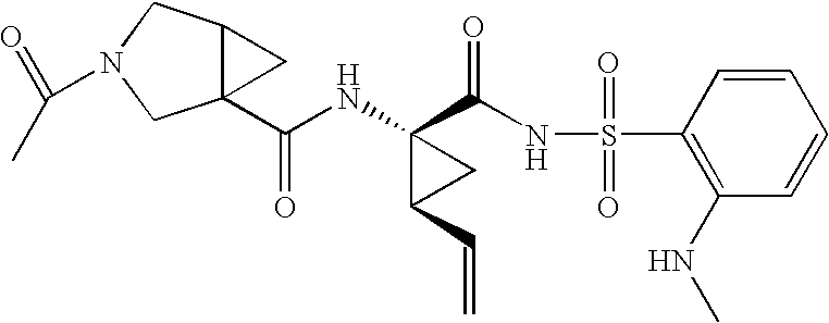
N(C1(C(NS(C2=C(NC)C=CC=C2)(=O)=O)=O)C(C=C)C1)C(=O)C12C(CN(C(=O)C)C1)C2
